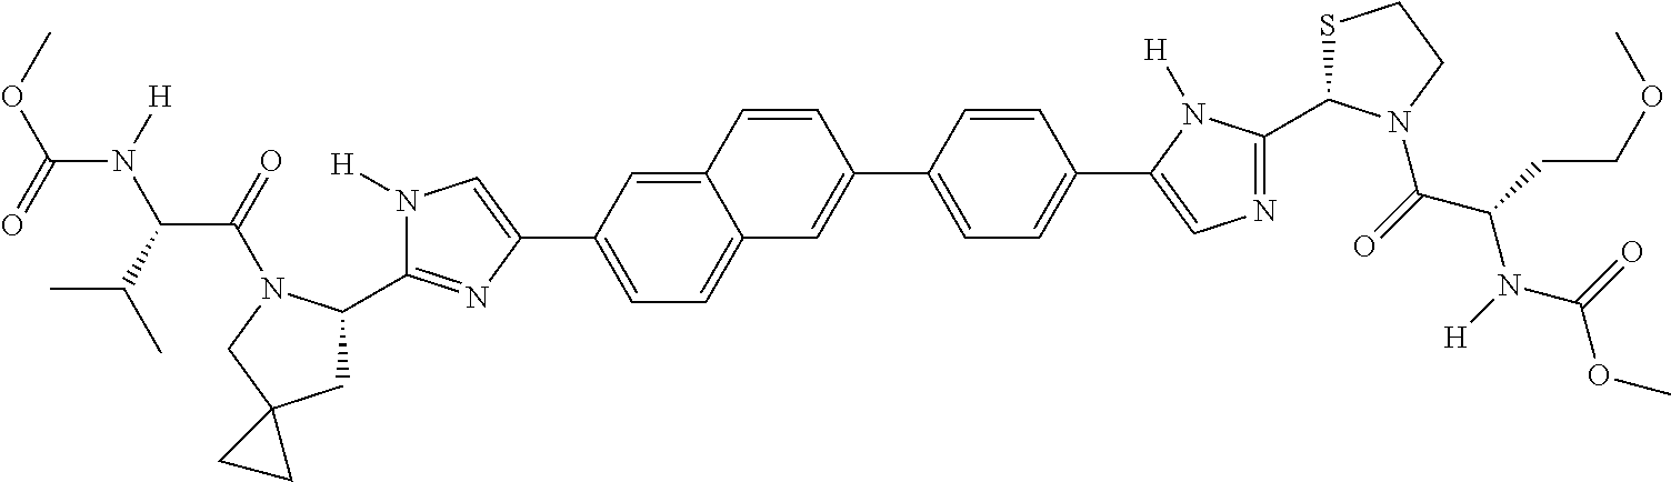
C1(C2CC3(CN2C(=O)C(C(C)C)N([H])C(=O)OC)CC3)=NC(C2=CC=C3C(=C2)C=CC(C2=CC=C(C4=CN=C(C5SCCN5C(=O)C(CCOC)N(C(OC)=O)[H])N4[H])C=C2)=C3)=CN1[H]
